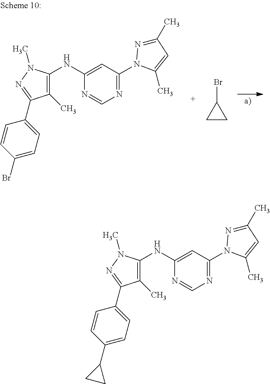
C1(Br)=CC=C(C2=NN(C)C(NC3=CC(N4N=C(C)C=C4C)=NC=N3)=C2C)C=C1.C1CC1Br.C1(C2CC2)=CC=C(C2=NN(C)C(NC3=CC(N4N=C(C)C=C4C)=NC=N3)=C2C)C=C1
